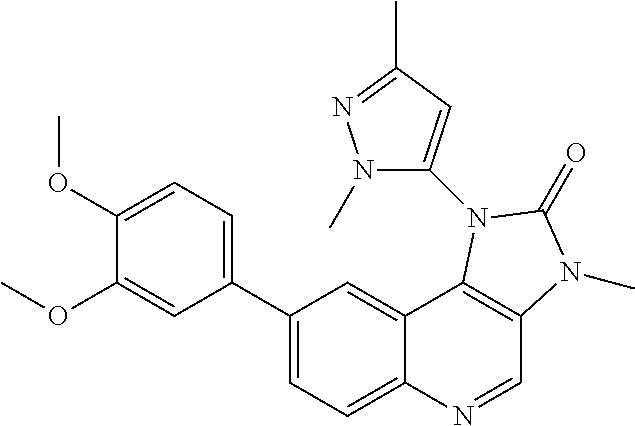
C1(C2=CC=C(OC)C(OC)=C2)=CC=C2C(=C1)C1=C(C=N2)N(C)C(=O)N1C1=CC(C)=NN1C
